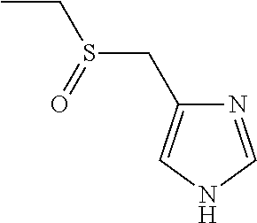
CCS(CC1=CNC=N1)=O
